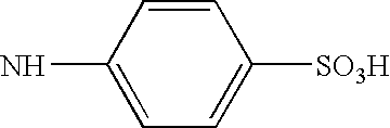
C1=CC(N)=CC=C1[SO3H]
